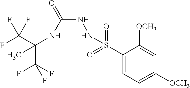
C(C(F)(F)F)(NC(NNS(C1=CC=C([OCH3])C=C1[OCH3])(=O)=O)=O)(C)C(F)(F)F
